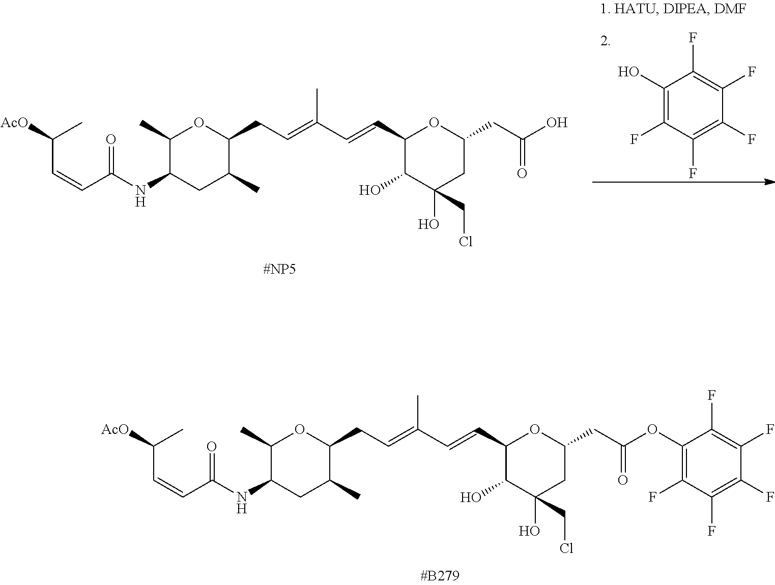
C(C=CC(=O)NC1CC(C)C(CC=C(C=CC2C(O)C(O)(CCl)CC(CC(OC3=C(F)C(F)=C(F)C(F)=C3F)=O)O2)C)OC1C)(C)[AcO].C(C=CC(=O)NC1CC(C)C(CC=C(C=CC2C(O)C(O)(CCl)CC(CC(O)=O)O2)C)OC1C)(C)[AcO].C1(O)=C(F)C(F)=C(F)C(F)=C1F
